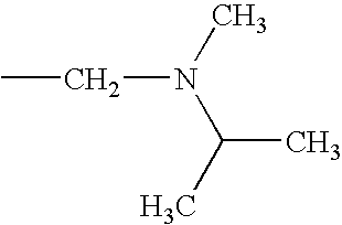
CC(N(CC)C)C
